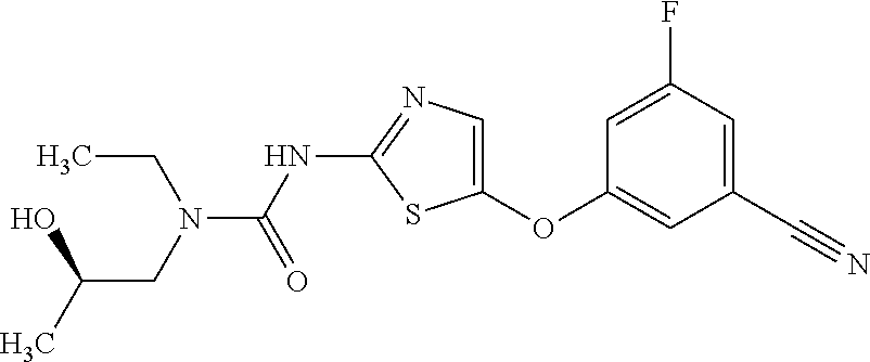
O(C1=CN=C(NC(=O)N(CC)CC(O)C)S1)C1=CC(C#N)=CC(F)=C1
